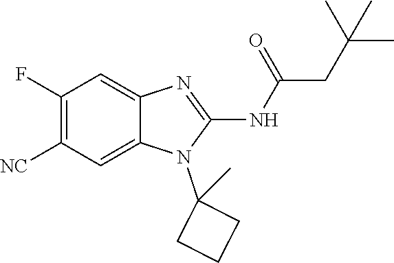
C1(F)=C([NC])C=C2C(=C1)N=C(NC(=O)CC(C)(C)C)N2C1(C)CCC1
